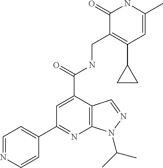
C12=C(C(C(=O)NCC3=C(C4CC4)C=C(C)NC3=O)=CC(C3=CC=NC=C3)=N1)C=NN2C(C)C
